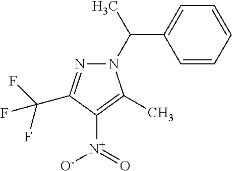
N1(C(C2=CC=CC=C2)C)N=C(C(F)(F)F)C([N+]([O-])=O)=C1C
